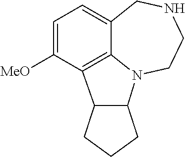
C1=C([MeO])C2=C3C(=C1)CNCCN3C1C2CCC1
